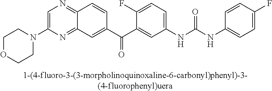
C1=C(N2CCOCC2)N=C2C(=N1)C=CC(C(C1=CC(NC(NC3=CC=C(F)C=C3)=O)=CC=C1F)=O)=C2
